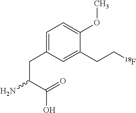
C1=C(CC(C(O)=O)N)C=C(CC[18F])C(OC)=C1
